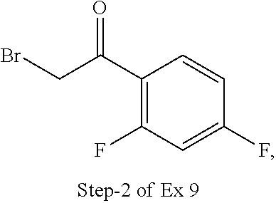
C1(C(=O)CBr)=C(F)C=C(F)C=C1
